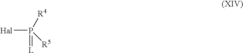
[Hal]P([R4])([R5])=[L]
